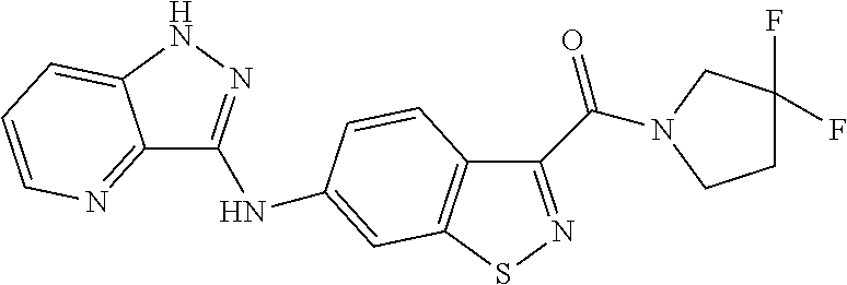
C12=NC=CC=C1NN=C2NC1=CC2=C(C(C(=O)N3CC(F)(F)CC3)=NS2)C=C1
